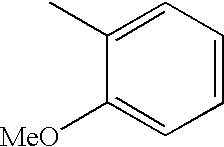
C1(C)=CC=CC=C1[MeO]
